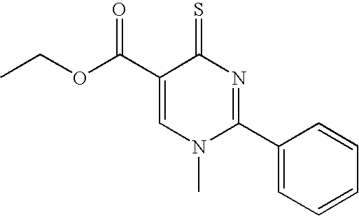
C1(C(OCC)=O)=CN(C)C(C2=CC=CC=C2)=NC1=S
